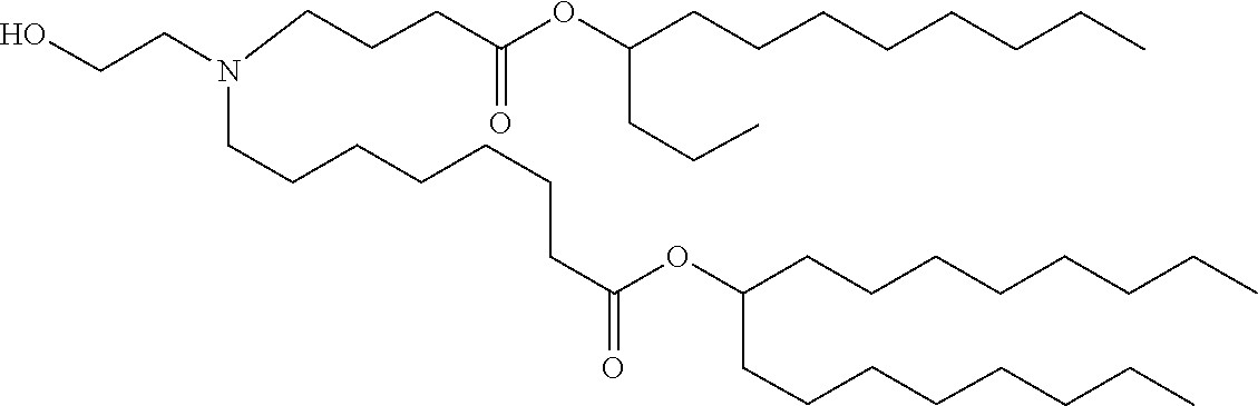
C(C(=O)OC(CCCCCCCC)CCCCCCCC)CCCCCCN(CCCC(=O)OC(CCC)CCCCCCCC)CCO
